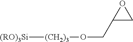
[(RO)3Si][(CH2)3]OCC1CO1
